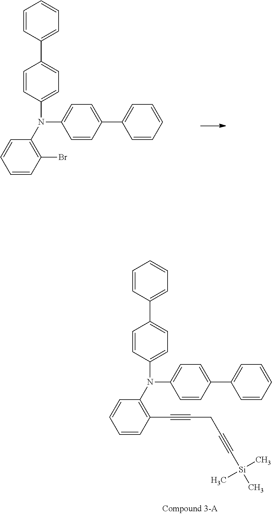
C1=CC(N(C2=CC=C(C3=CC=CC=C3)C=C2)C2=C(C#CCC#C[Si](C)(C)C)C=CC=C2)=CC=C1C1=CC=CC=C1.C1=CC(N(C2=CC=C(C3=CC=CC=C3)C=C2)C2=C(Br)C=CC=C2)=CC=C1C1=CC=CC=C1
